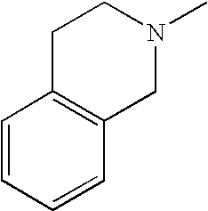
C1C2=C(CN(C)C1)C=CC=C2
